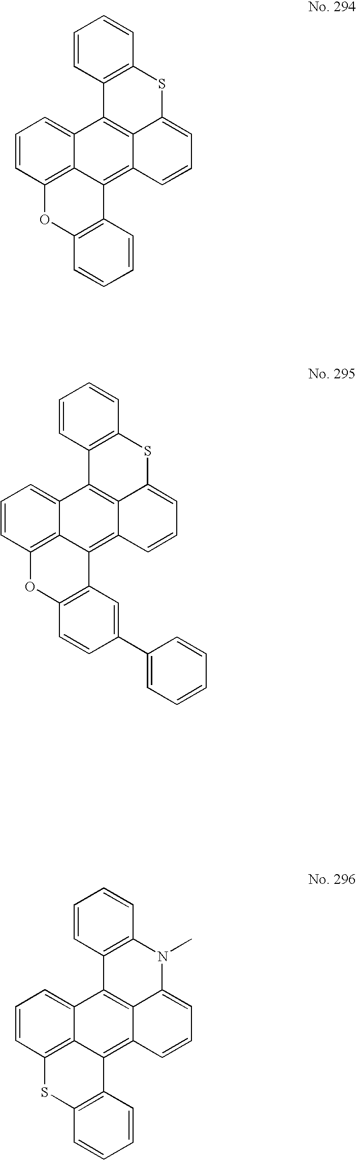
C1=CC2=C3C(=C1)C1=C4C(=C3C3=C(O2)C=CC=C3)C=CC=C4SC2=C1C=CC=C2.C1=CC2=C3C(=C1)C1=C4C(=C3C3=C(O2)C=CC(C2=CC=CC=C2)=C3)C=CC=C4SC2=C1C=CC=C2.C1=CC2=C3C(=C1)C1=C4C(=C3C3=C(S2)C=CC=C3)C=CC=C4N(C)C2=C1C=CC=C2
